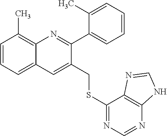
C1=CC=C2C(=C1C)N=C(C1=CC=CC=C1C)C(CSC1=NC=NC3=C1N=CN3)=C2
